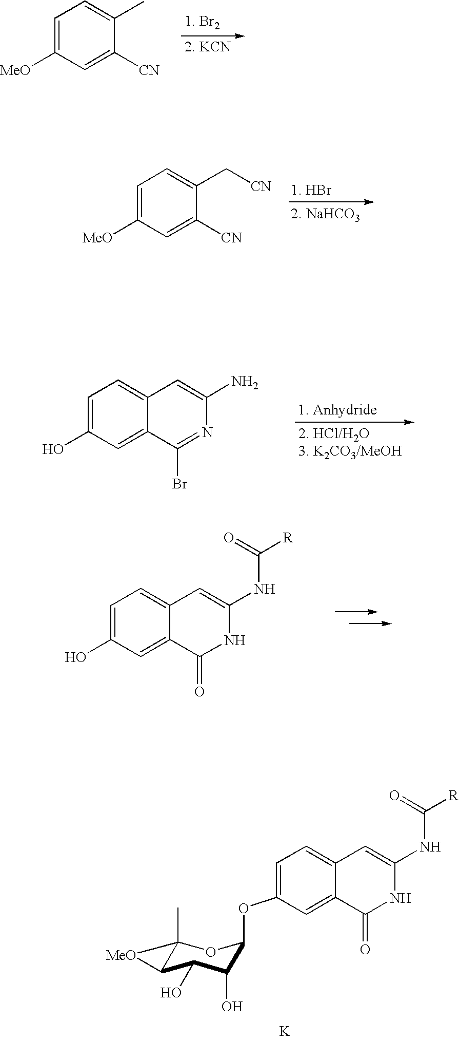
C1=C(O)C=C2C(=C1)C=C(N)N=C2Br.C1=C([MeO])C=C([CN])C(C)=C1.C1=C([MeO])C=C([CN])C(C[CN])=C1.C1=C(O)C=C2C(=C1)C=C(NC([R])=O)NC2=O.C1=C(OC2C(O)C(O)C3C(C)(O2)[MeO]3)C=C2C(=C1)C=C(NC([R])=O)NC2=O.[K]
